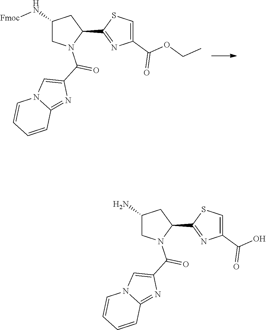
C1(N[Fmoc])CN(C(C2=CN3C(=N2)C=CC=C3)=O)C(C2=NC(C(OCC)=O)=CS2)C1.C1(N)CN(C(C2=CN3C(=N2)C=CC=C3)=O)C(C2=NC(C(O)=O)=CS2)C1
